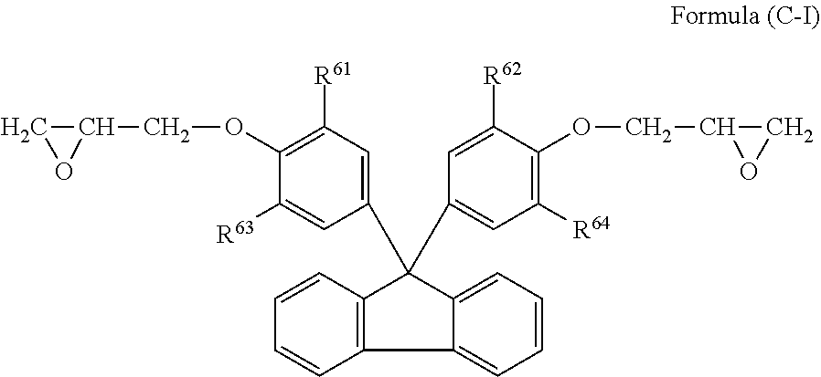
C1(OCC2CO2)=C([R61])C=C(C2(C3=CC([R64])=C(OCC4OC4)C([R62])=C3)C3=C(C4=CC=CC=C24)C=CC=C3)C=C1[R63]
